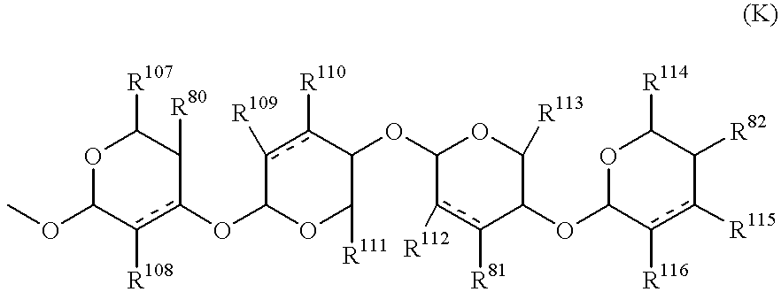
C1(Oc2c([R108])C(OC)OC([R107])C2[R80])c([R109])c([R110])C(OC2OC([R113])C(OC3OC([R114])C([R82])c([R115])c3[R116])c([R81])c2[R112])C([R111])O1
